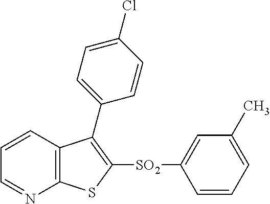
C1=CC2=C(N=C1)SC([SO2]C1=CC(C)=CC=C1)=C2C1=CC=C(Cl)C=C1
